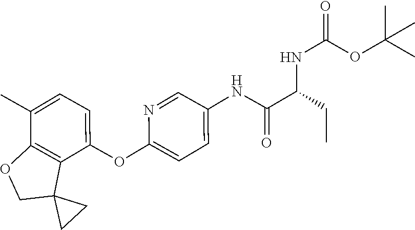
C1=C(C)C2=C(C(OC3=CC=C(NC(=O)C(CC)NC(=O)OC(C)(C)C)C=N3)=C1)C1(CO2)CC1
